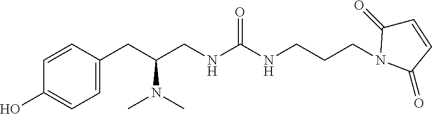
C1=C(CC(CNC(NCCCN2C(=O)C=CC2=O)=O)N(C)C)C=CC(O)=C1
